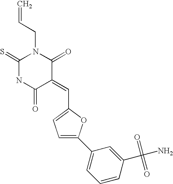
C1(=S)NC(=O)C(=CC2=CC=C(C3=CC=CC(C(N)(=O)=O)=C3)O2)C(=O)N1CC=C
